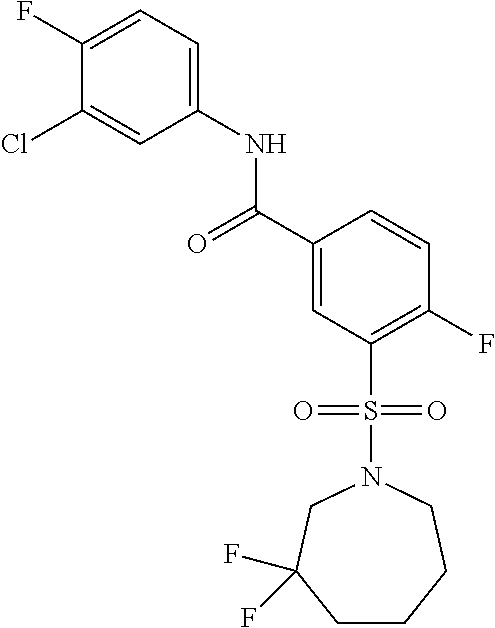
C(C1=CC(S(N2CCCCC(F)(F)C2)(=O)=O)=C(F)C=C1)(=O)NC1=CC=C(F)C(Cl)=C1
